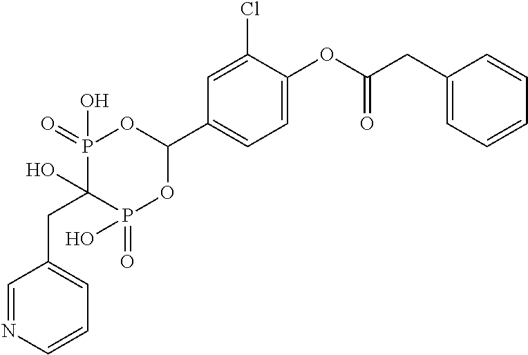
C1=C(OC(CC2=CC=CC=C2)=O)C(Cl)=CC(C2OP(=O)(O)C(O)(CC3=CC=CN=C3)P(=O)(O)O2)=C1
